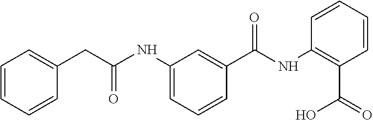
C1(CC(NC2=CC=CC(C(NC3=C(C(O)=O)C=CC=C3)=O)=C2)=O)=CC=CC=C1
